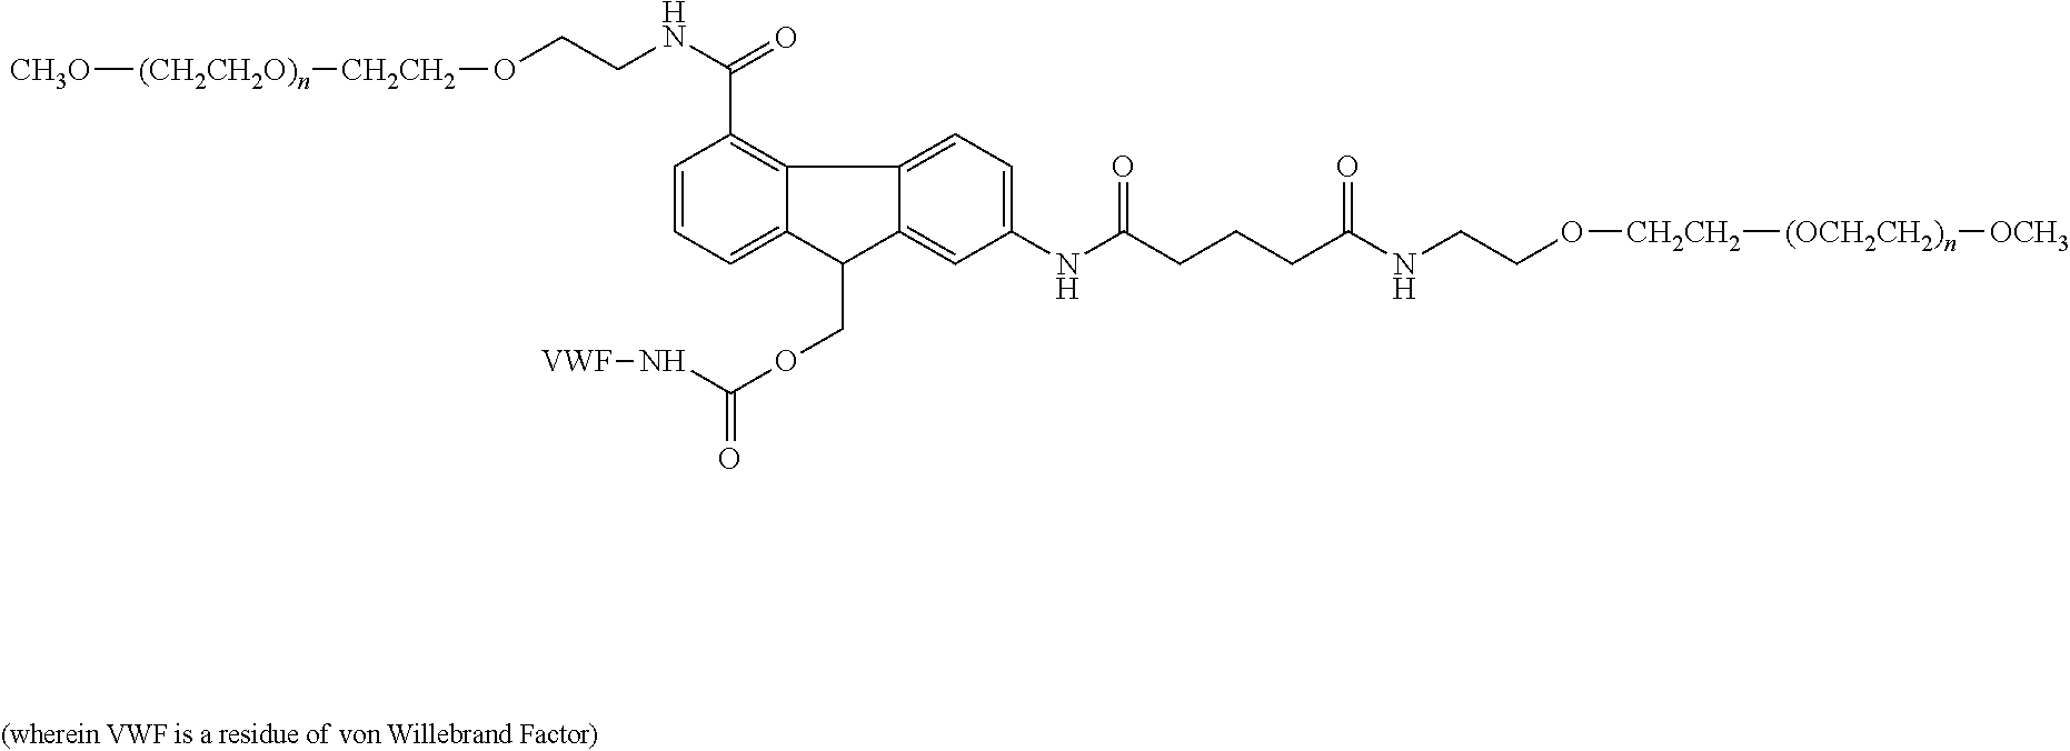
[CH3O][(CH2CH2O)n][CH2CH2]OCCNC(=O)C1=C2C(=CC=C1)C(COC(N[VWF])=O)C1=CC(NC(CCCC(NCCO[CH2CH2][(OCH2CH2)n][OCH3])=O)=O)=CC=C21
